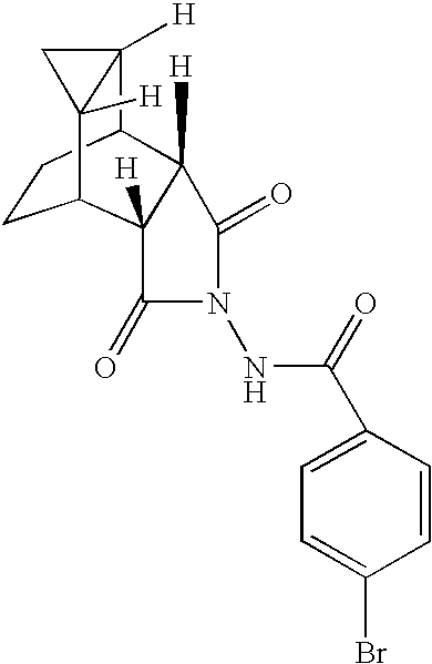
C12([H])C3CCC(C4([H])C3([H])C(=O)N(NC(C3=CC=C(Br)C=C3)=O)C4=O)C1([H])C2
